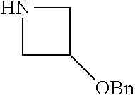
N1CC([OBn])C1
